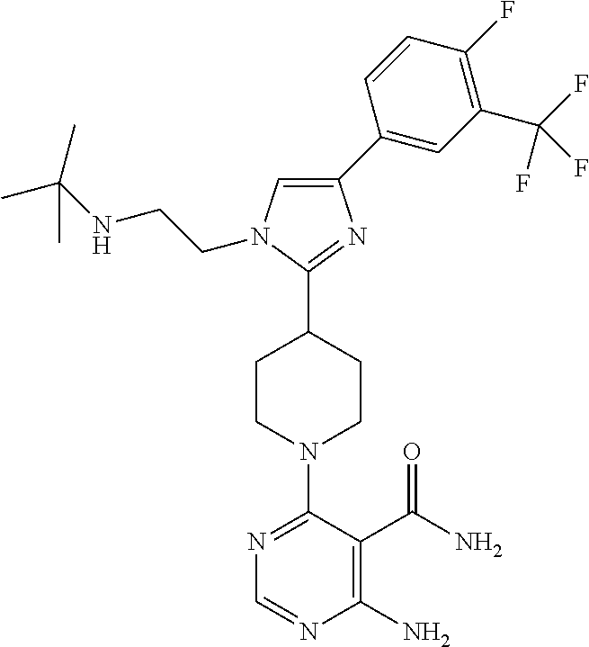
N1=C(N2CCC(C3=NC(C4=CC(C(F)(F)F)=C(F)C=C4)=CN3CCNC(C)(C)C)CC2)C(C(N)=O)=C(N)N=C1
